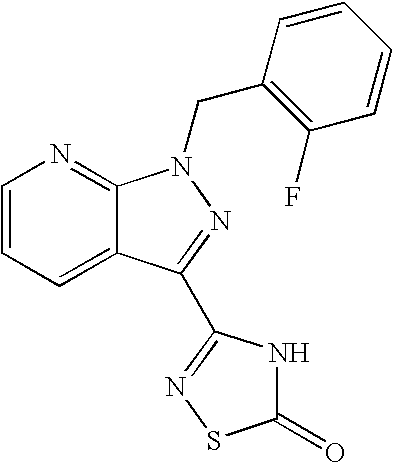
C1=CC=CC(F)=C1CN1C2=NC=CC=C2C(C2=NSC(=O)N2)=N1
